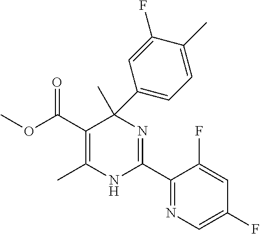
C(C1=C(C)NC(C2=NC=C(F)C=C2F)=NC1(C)C1=CC=C(C)C(F)=C1)(=O)OC
